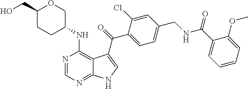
C1(CNC(C2=CC=CC=C2OC)=O)=CC=C(C(=O)C2=CNC3=NC=NC(NC4COC(CO)CC4)=C32)C(Cl)=C1
